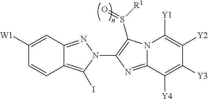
C1([W1])=CC2=NN(C3=C(S([R1])=O)N4C(=N3)C([Y4])=C([Y3])C([Y2])=C4[Y1])C(I)=C2C=C1
